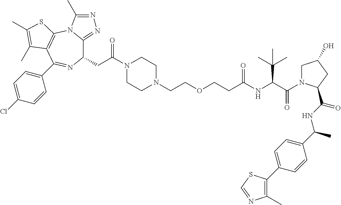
C1(CC(N2CCN(CCOCCC(NC(C(=O)N3CC(O)CC3C(NC(C3=CC=C(C4=C(C)N=CS4)C=C3)C)=O)C(C)(C)C)=O)CC2)=O)C2=NN=C(C)N2C2=C(C(C3=CC=C(Cl)C=C3)=N1)C(C)=C(C)S2
